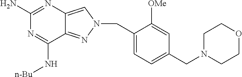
N1=C(N)N=C(N[n-Bu])C2=NN(CC3=CC=C(CN4CCOCC4)C=C3[OMe])C=C12
